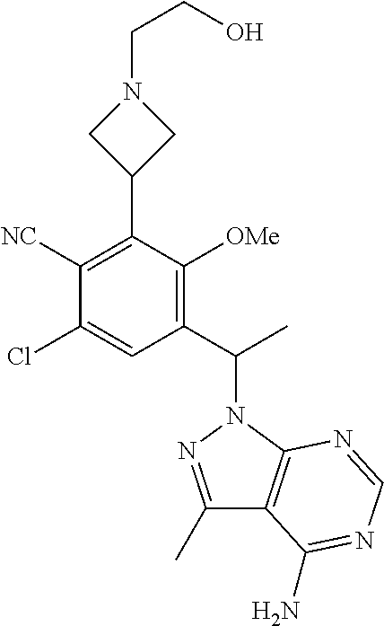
C1(Cl)=CC(C(C)N2N=C(C)C3=C2N=CN=C3N)=C([OMe])C(C2CN(CCO)C2)=C1[NC]
